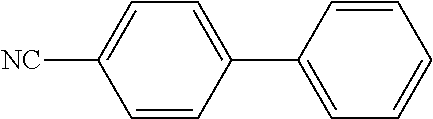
C1=CC(C2=CC=C([NC])C=C2)=CC=C1
